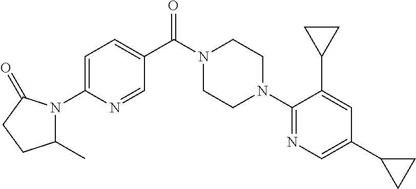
C1(C)N(C2=CC=C(C(N3CCN(C4=NC=C(C5CC5)C=C4C4CC4)CC3)=O)C=N2)C(=O)CC1
